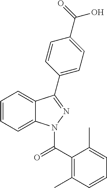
C1=CC=C2C(=C1)C(C1=CC=C(C(=O)O)C=C1)=NN2C(C1=C(C)C=CC=C1C)=O
